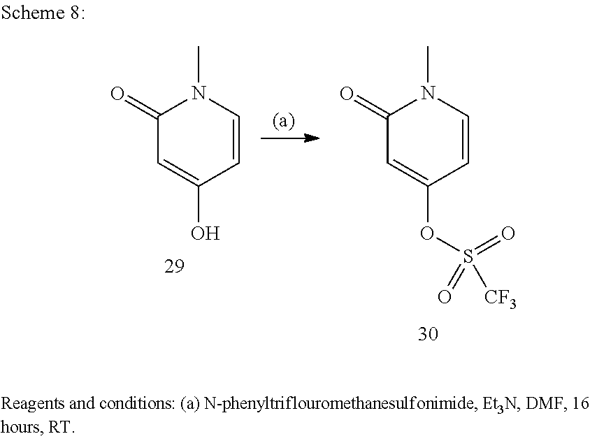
C1(=O)C=C(O)C=CN1C.C1(=O)C=C(OS([CF3])(=O)=O)C=CN1C
